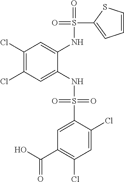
C1(Cl)=C(Cl)C=C(NS(=O)(=O)C2=CC(C(O)=O)=C(Cl)C=C2Cl)C(NS(=O)(C2=CC=CS2)=O)=C1
